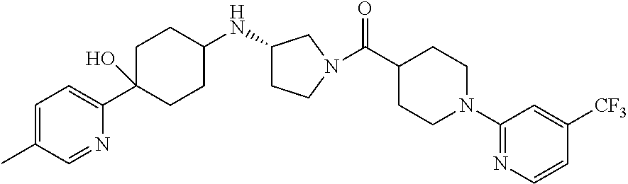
C1=C(C)C=NC(C2(O)CCC(NC3CCN(C(C4CCN(C5=NC=CC([CF3])=C5)CC4)=O)C3)CC2)=C1
